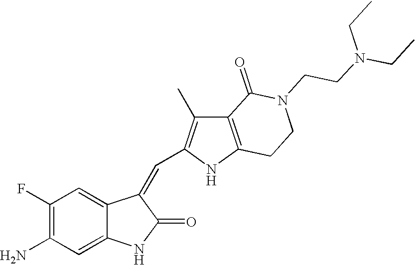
C1(F)=C(N)C=C2C(=C1)C(=CC1=C(C)C3=C(N1)CCN(CCN(CC)CC)C3=O)C(=O)N2
